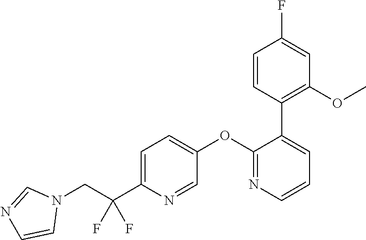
C1=C(C(CN2C=NC=C2)(F)F)N=CC(OC2=NC=CC=C2C2=C(OC)C=C(F)C=C2)=C1
